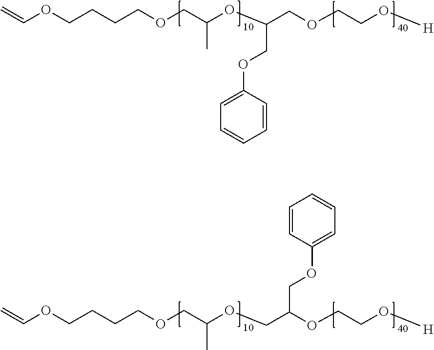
C(CCOCC(OC(COCCO[H])COC1=CC=CC=C1)C)COC=C.C(CCOCC(OCC(OCCO[H])COC1=CC=CC=C1)C)COC=C
